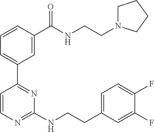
C1=CC(C(NCCN2CCCC2)=O)=CC(C2=NC(NCCC3=CC=C(F)C(F)=C3)=NC=C2)=C1
